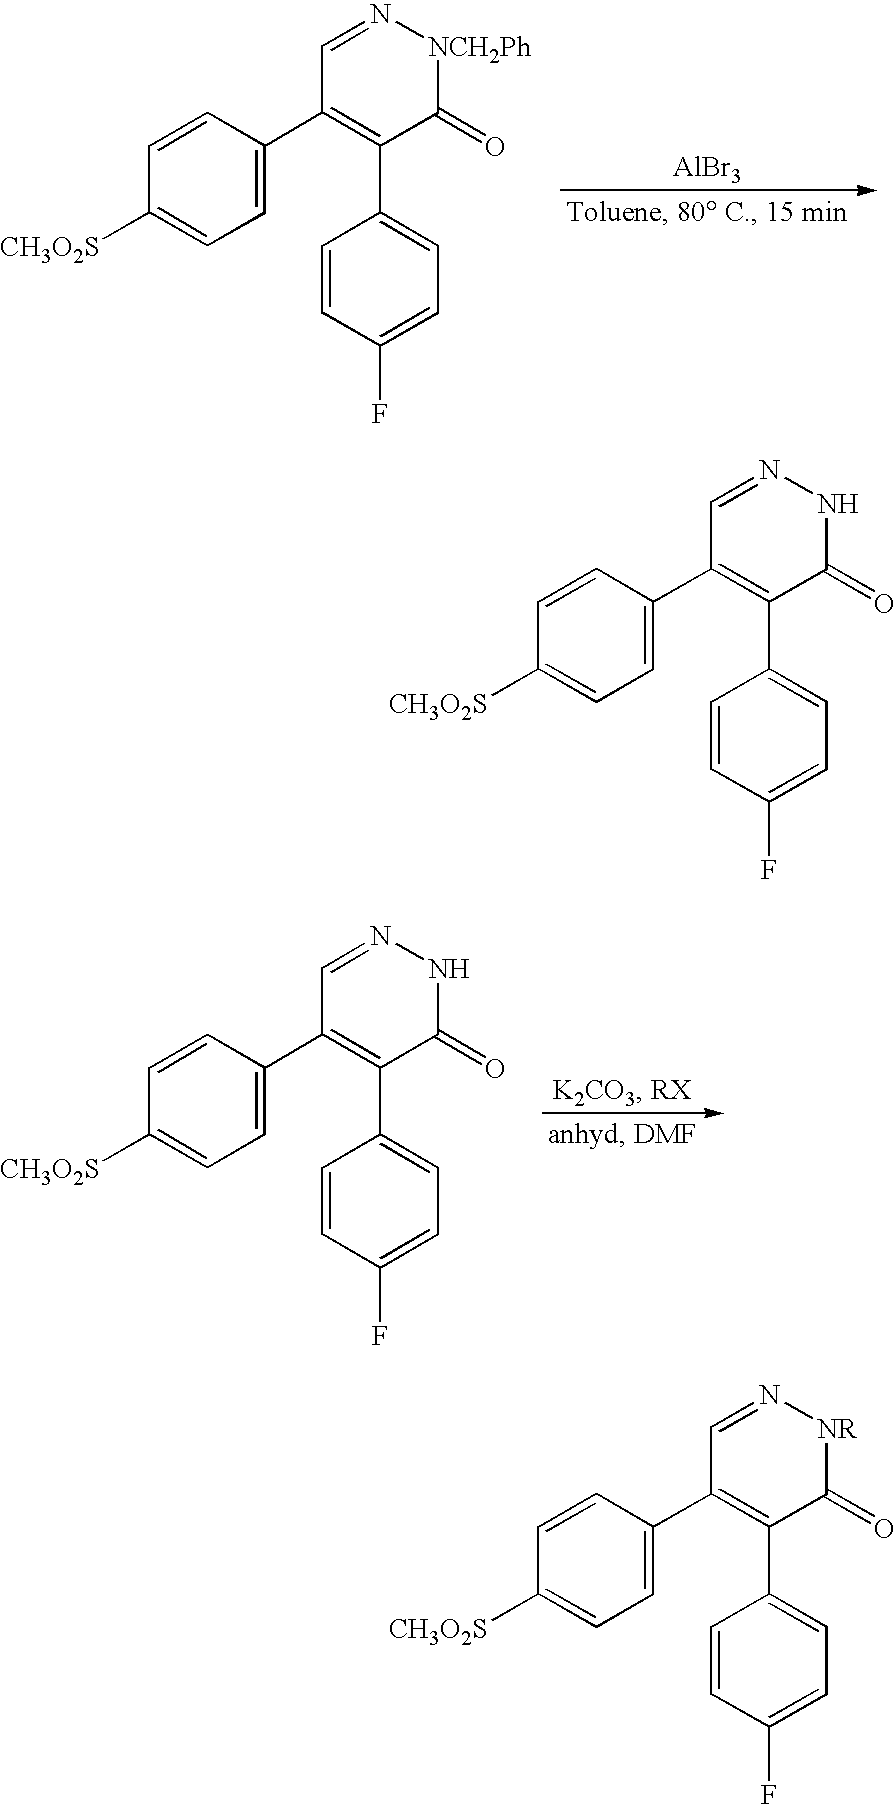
[AlBr3].C1=N[NCH2Ph]C(=O)C(C2=CC=C(F)C=C2)=C1C1=CC=C([CH3O2S])C=C1.C1=NNC(=O)C(C2=CC=C(F)C=C2)=C1C1=CC=C([CH3O2S])C=C1.C1=NNC(=O)C(C2=CC=C(F)C=C2)=C1C1=CC=C([CH3O2S])C=C1.C1=N[NR]C(=O)C(C2=CC=C(F)C=C2)=C1C1=CC=C([CH3O2S])C=C1
